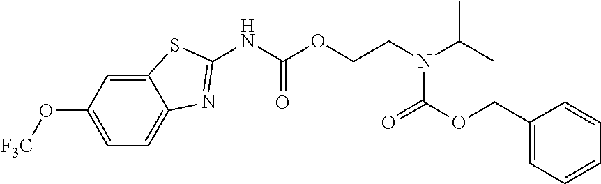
C1(O[F3C])=CC=C2C(=C1)SC(NC(OCCN(C(C)C)C(OCC1=CC=CC=C1)=O)=O)=N2
